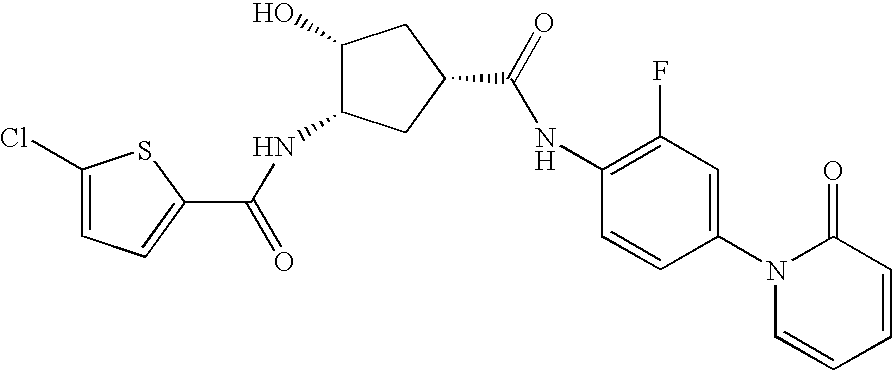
C1(Cl)=CC=C(C(NC2CC(C(=O)NC3=C(F)C=C(N4C=CC=CC4=O)C=C3)CC2O)=O)S1
